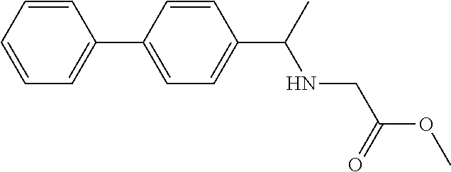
C1=CC=CC=C1C1=CC=C(C(C)NCC(OC)=O)C=C1
